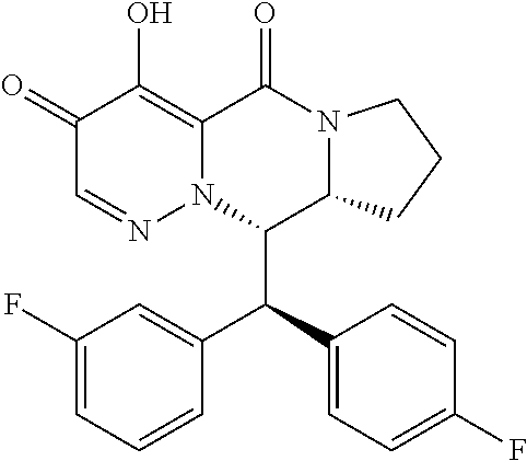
C1(F)=CC=CC(C(C2=CC=C(F)C=C2)C2C3N(C(=O)C4=C(O)C(=O)C=NN24)CCC3)=C1
